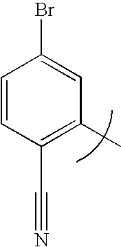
C1=CC(C#N)=C(C)C=C1Br
